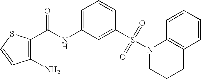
C1CCC2=C(C=CC=C2)N1S(C1=CC(NC(C2=C(N)C=CS2)=O)=CC=C1)(=O)=O
